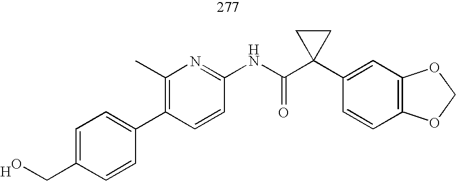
C1(C2=CC=C(CO)C=C2)=C(C)N=C(NC(C2(C3=CC4=C(C=C3)OCO4)CC2)=O)C=C1.[H]
